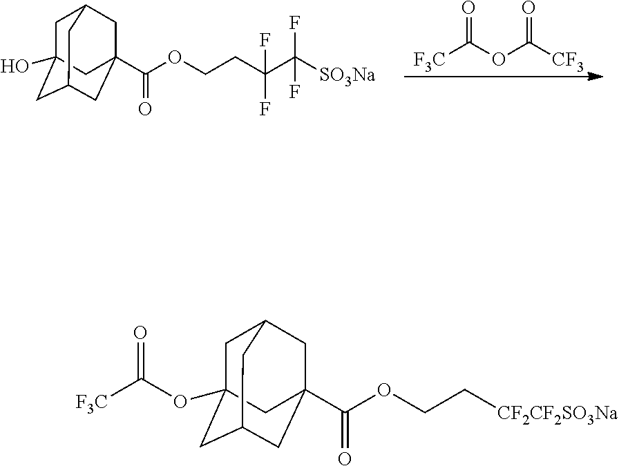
C1C2(O)CC3CC(C(=O)OCCC(C([SO3Na])(F)F)(F)F)(CC1C3)C2.[F3C]C(OC([CF3])=O)=O.C1C2(OC([F3C])=O)CC3CC(C(=O)OCC[CF2CF2SO3Na])(CC1C3)C2
